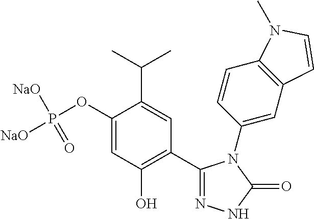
C1(C2=C(O)C=C(OP([NaO])([NaO])=O)C(C(C)C)=C2)=NNC(=O)N1C1=CC2=C(C=C1)N(C)C=C2
